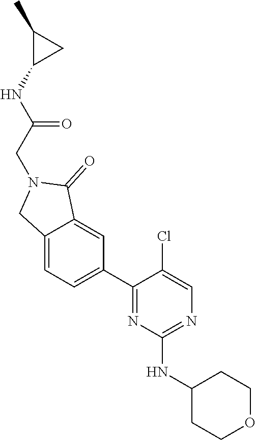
N1=C(NC2CCOCC2)N=C(C2=CC=C3C(=C2)C(=O)N(CC(NC2CC2C)=O)C3)C(Cl)=C1
